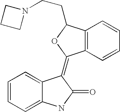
C1=CC=C2C(=C1)C(=C1C3=C(C(CCN4CCC4)O1)C=CC=C3)C(=O)N2
